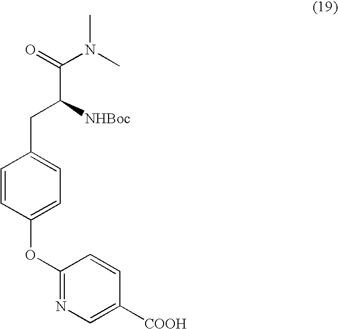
C1(OC2=CC=C(CC(C(=O)N(C)C)[NHBoc])C=C2)=NC=C([COOH])C=C1
